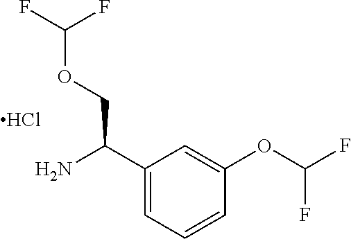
C1(C(N)COC(F)F)=CC=CC(OC(F)F)=C1.Cl
